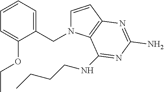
C1=CC2=C(N1CC1=CC=CC=C1OCC)C(NCCCC)=NC(N)=N2
